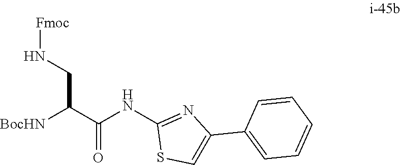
C1(NC(C(CN[Fmoc])[BocHN])=O)=NC(C2=CC=CC=C2)=CS1
